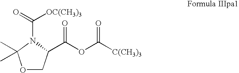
O1CC(C(OC([C(CH3)3])=O)=O)N(C(=O)[OC(CH3)3])C1(C)C
